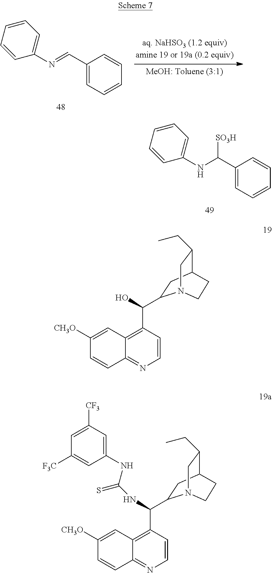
C1(NC(C2=CC=CC=C2)[SO3H])=CC=CC=C1.C1(N=CC2=CC=CC=C2)=CC=CC=C1.C1=CC(C(O)C2CC3C(CC)CN2CC3)=C2C(=N1)C=CC([CH3O])=C2.C1=CC(C(NC(=S)NC2=CC([CF3])=CC([F3C])=C2)C2CC3C(CC)CN2CC3)=C2C(=N1)C=CC([CH3O])=C2
